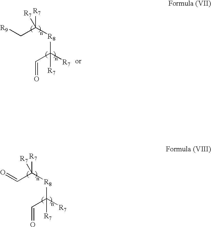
O=CC([R8]C([R7])(C=O)[R7])([R7])[R7].[R9]CC([R8]C([R7])(C=O)[R7])([R7])[R7]
